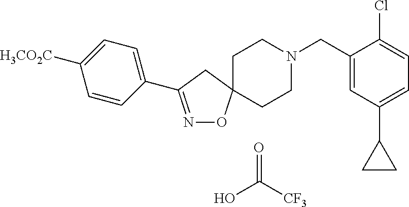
N1=C(C2=CC=C([H3CO2C])C=C2)CC2(O1)CCN(CC1=CC(C3CC3)=CC=C1Cl)CC2.O=C([CF3])O
